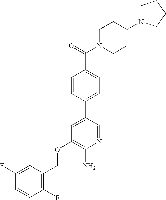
C1(F)=C(COC2=C(N)N=CC(C3=CC=C(C(=O)N4CCC(N5CCCC5)CC4)C=C3)=C2)C=C(F)C=C1
